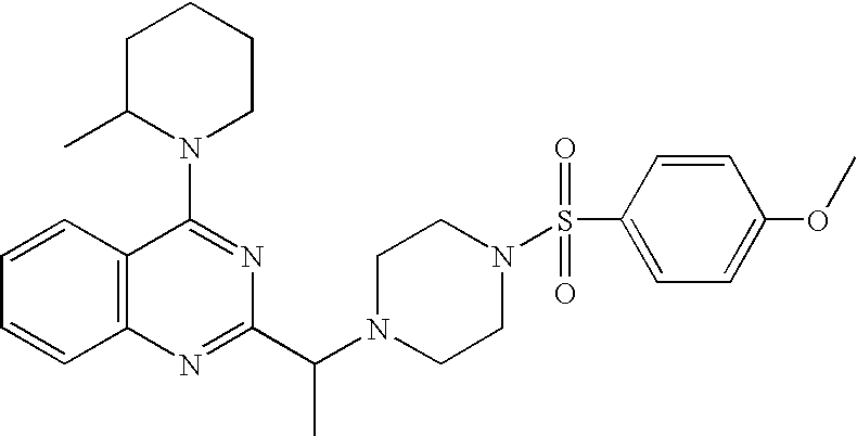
C1=CC2=C(C=C1)N=C(C(N1CCN(S(C3=CC=C(OC)C=C3)(=O)=O)CC1)C)N=C2N1CCCCC1C
